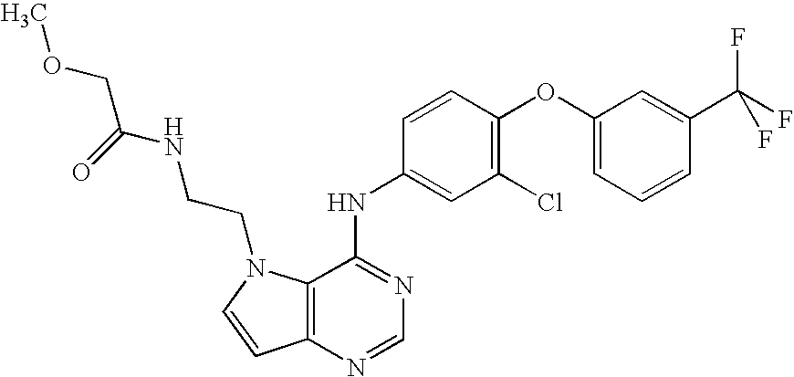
C1=C(OC2=C(Cl)C=C(NC3=NC=NC4=C3N(CCNC(COC)=O)C=C4)C=C2)C=C(C(F)(F)F)C=C1
